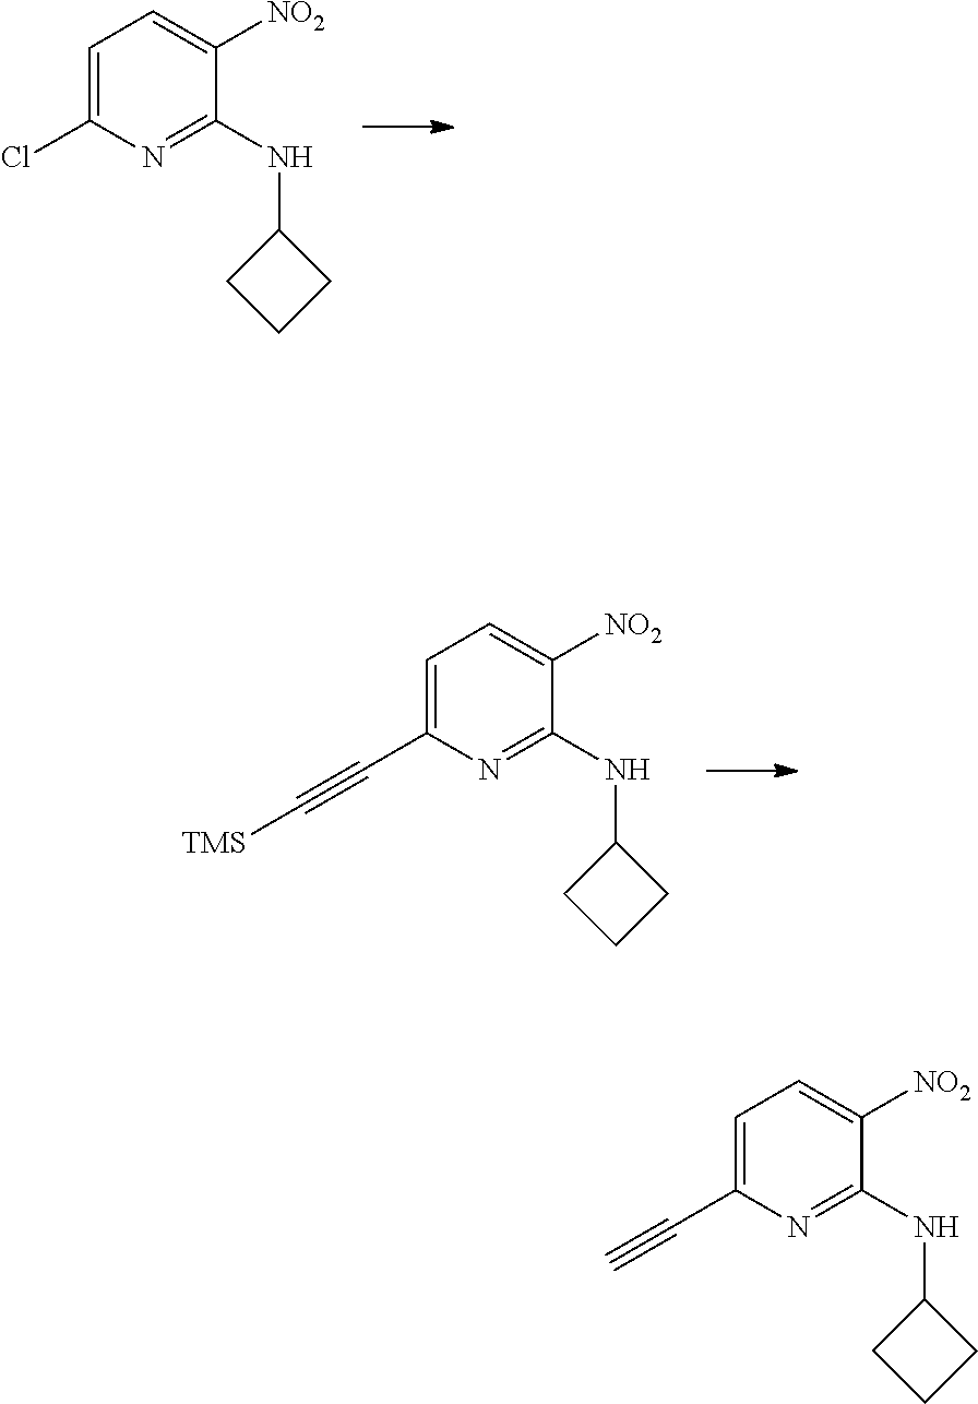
C1=C(Cl)N=C(NC2CCC2)C([NO2])=C1.C1=C(C#C)N=C(NC2CCC2)C([NO2])=C1.C1=C(C#C[TMS])N=C(NC2CCC2)C([NO2])=C1
